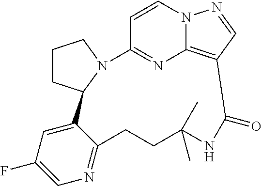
C1CC2N(C1)C1=NC3=C(C=NN3C=C1)C(=O)NC(C)(C)CCC1=NC=C(F)C=C21
